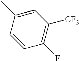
C1=CC(C)=CC([CF3])=C1F
